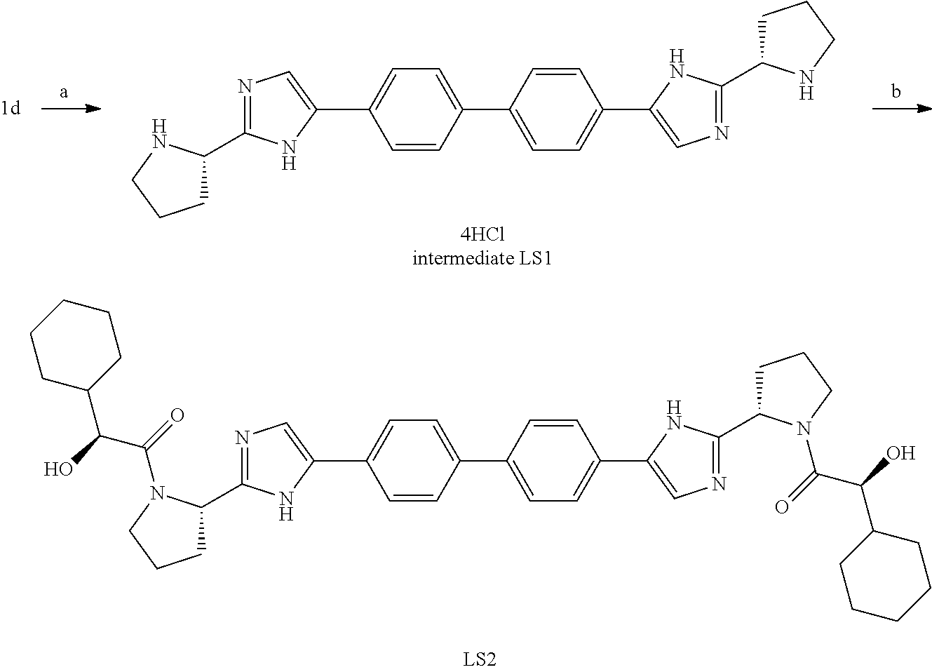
C1=CC(C2=CC=C(C3=CN=C(C4CCCN4)N3)C=C2)=CC=C1C1=CN=C(C2CCCN2)N1.C1=CC(C2=CC=C(C3=CN=C(C4CCCN4C(=O)C(O)C4CCCCC4)N3)C=C2)=CC=C1C1=CN=C(C2CCCN2C(=O)C(O)C2CCCCC2)N1
